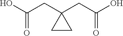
OC(CC1(CC(O)=O)CC1)=O
